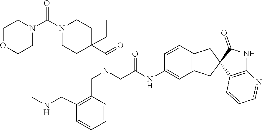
C1C(C(=O)N(CC2=C(CNC)C=CC=C2)CC(=O)NC2=CC3=C(C=C2)CC2(C(=O)NC4=C2C=CC=N4)C3)(CC)CCN(C(N2CCOCC2)=O)C1
